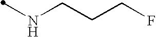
N(CCCF)C
